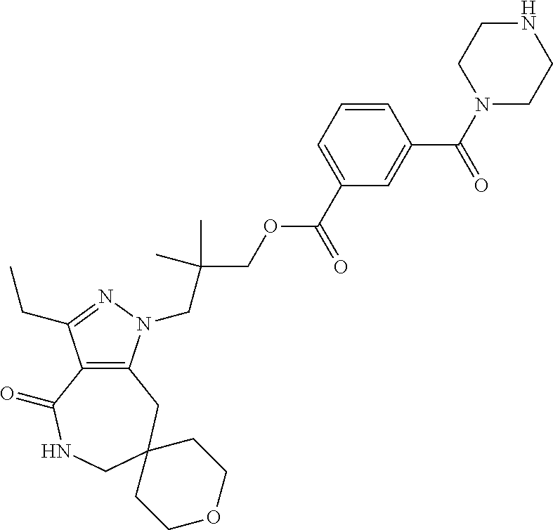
C12=C(CC3(CNC1=O)CCOCC3)N(CC(COC(C1=CC=CC(C(=O)N3CCNCC3)=C1)=O)(C)C)N=C2CC
